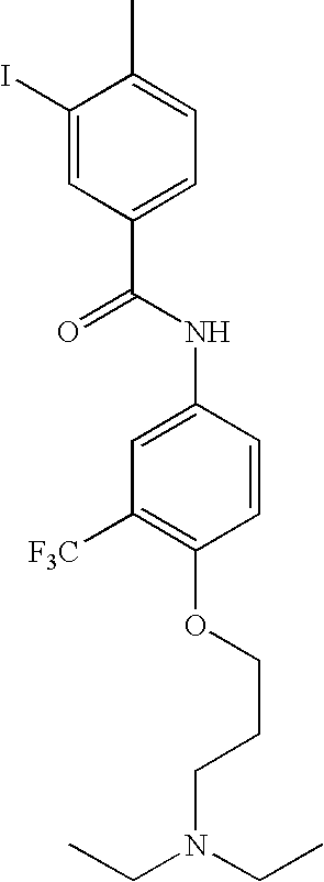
C1(I)=CC(C(=O)NC2=CC([F3C])=C(OCCCN(CC)CC)C=C2)=CC=C1C
